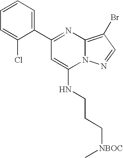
C1(C2=NC3=C(Br)C=NN3C(NCCC[NBOC]C)=C2)=CC=CC=C1Cl
